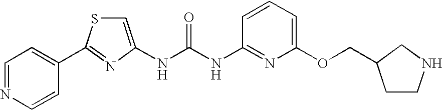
N(C(NC1=NC(OCC2CCNC2)=CC=C1)=O)C1=CSC(C2=CC=NC=C2)=N1
